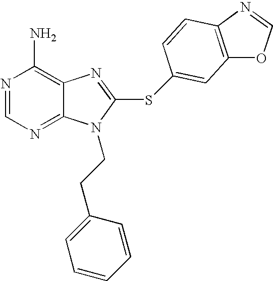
N1=CN=C2C(=C1N)N=C(SC1=CC3=C(C=C1)N=CO3)N2CCC1=CC=CC=C1
